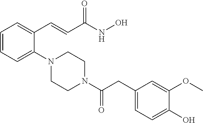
C1=CC=C(N2CCN(C(CC3=CC=C(O)C(OC)=C3)=O)CC2)C(C=CC(NO)=O)=C1
